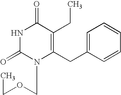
N1C(=O)N(COCC)C(CC2=CC=CC=C2)=C(CC)C1=O
